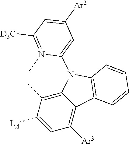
C12=C(C)C([LA])=CC([Ar3])=C1C1=C(N2C2=CC([Ar2])=CC([D3C])=N2C)C=CC=C1
